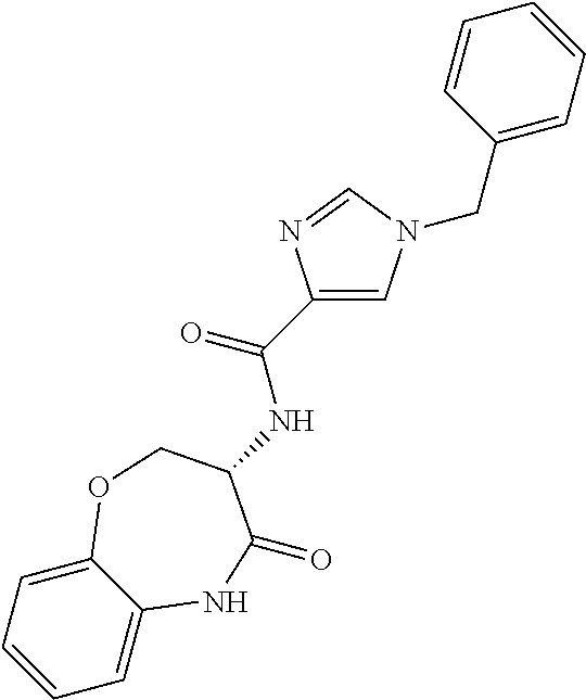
C1=C2C(=CC=C1)OCC(NC(C1=CN(CC3=CC=CC=C3)C=N1)=O)C(=O)N2
